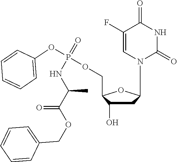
C1(F)=CN(C2CC(O)C(COP(OC3=CC=CC=C3)(NC(C)C(=O)OCC3=CC=CC=C3)=O)O2)C(=O)NC1=O
